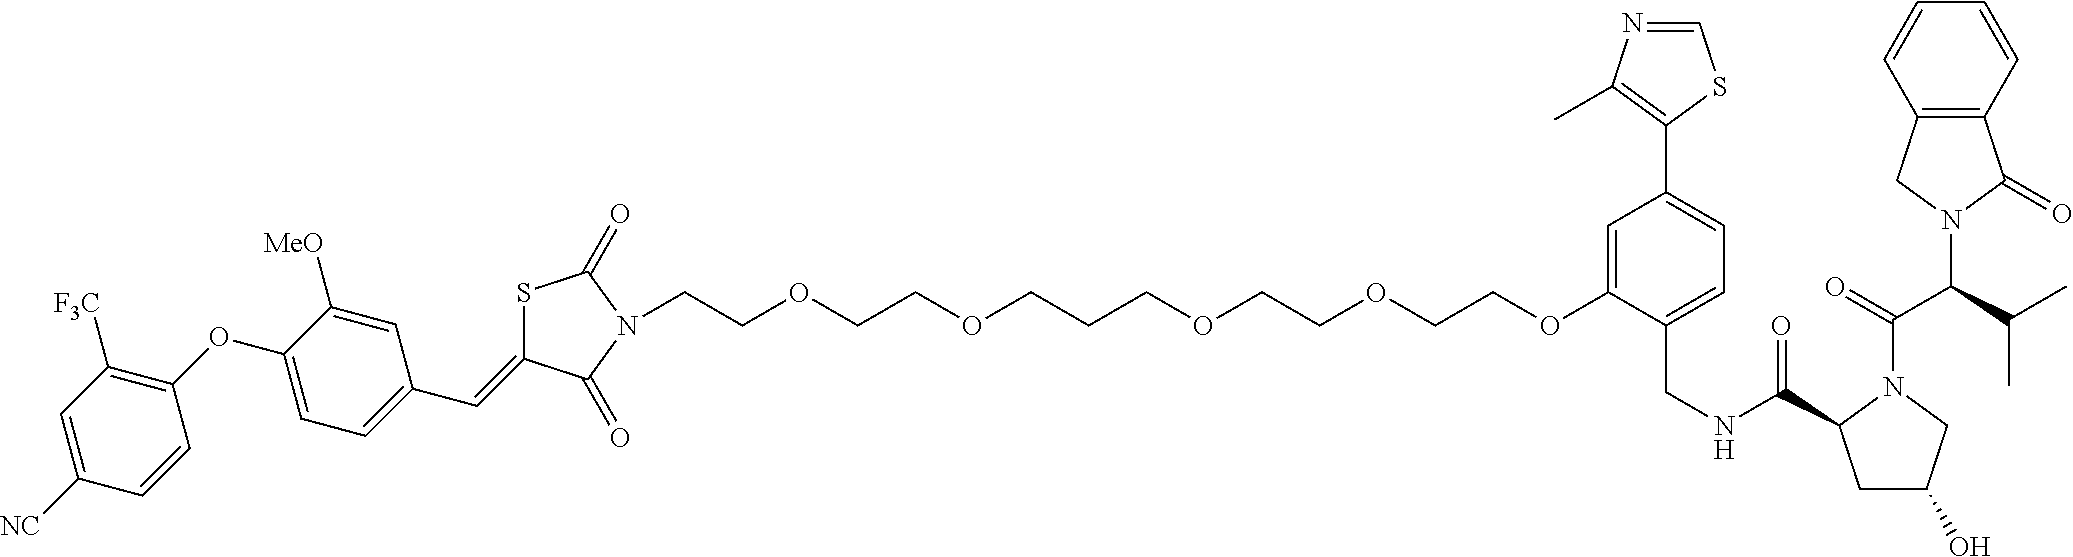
C1=CC(OC2=CC=C(C=C3SC(=O)N(CCOCCOCCCOCCOCCOC4=CC(C5=C(C)N=CS5)=CC=C4CNC(=O)C4CC(O)CN4C(=O)C(C(C)C)N4C(=O)C5=C(C4)C=CC=C5)C3=O)C=C2[MeO])=C([F3C])C=C1[NC]
